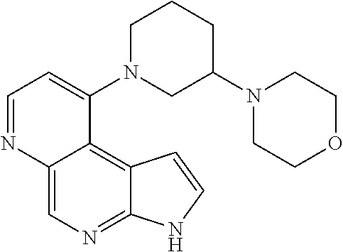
C1=NC2=CN=C3C(=C2C(N2CC(N4CCOCC4)CCC2)=C1)C=CN3
